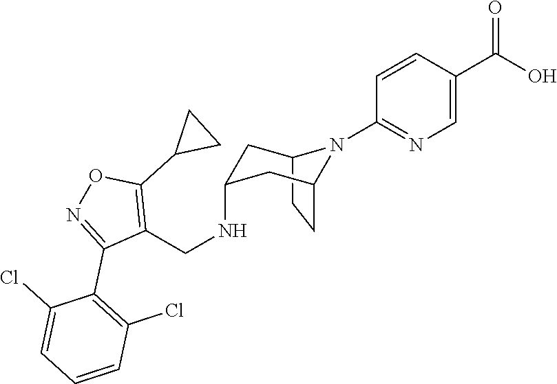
C12CCC(CC(NCC3=C(C4CC4)ON=C3C3=C(Cl)C=CC=C3Cl)C1)N2C1=NC=C(C(O)=O)C=C1
